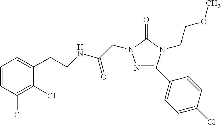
N1=C(C2=CC=C(Cl)C=C2)N(CCOC)C(=O)N1CC(=O)NCCC1=CC=CC(Cl)=C1Cl
